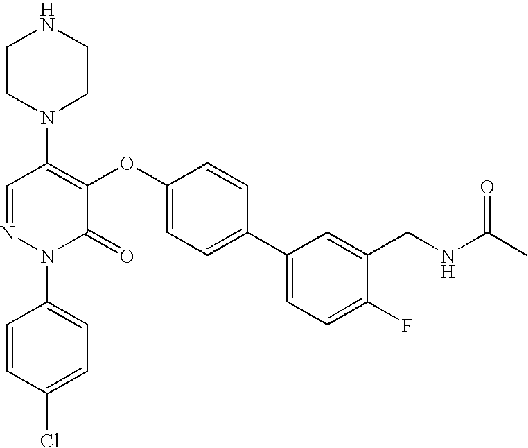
N1(C2=C(OC3=CC=C(C4=CC=C(F)C(CNC(C)=O)=C4)C=C3)C(=O)N(C3=CC=C(Cl)C=C3)N=C2)CCNCC1
